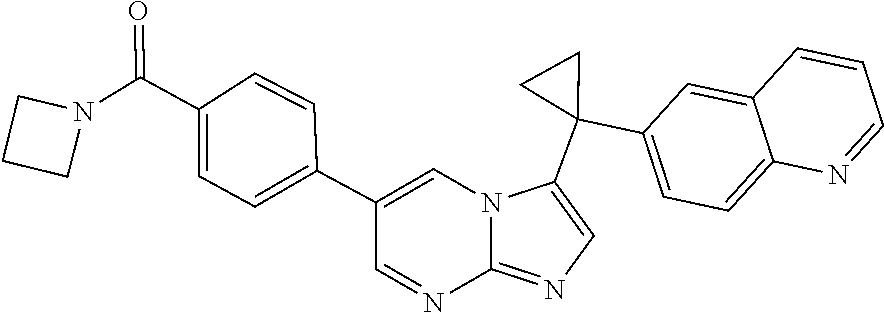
C12=NC=C(C3(C4=CC=C5C(=C4)C=CC=N5)CC3)N1C=C(C1=CC=C(C(N3CCC3)=O)C=C1)C=N2
